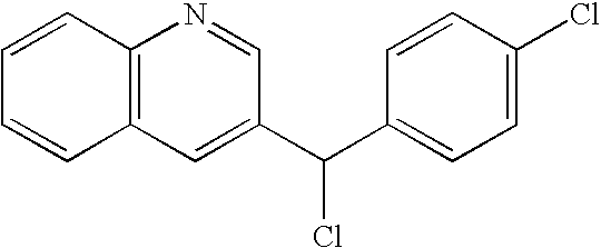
C12=C(C=C(C(C3=CC=C(Cl)C=C3)Cl)C=N1)C=CC=C2
